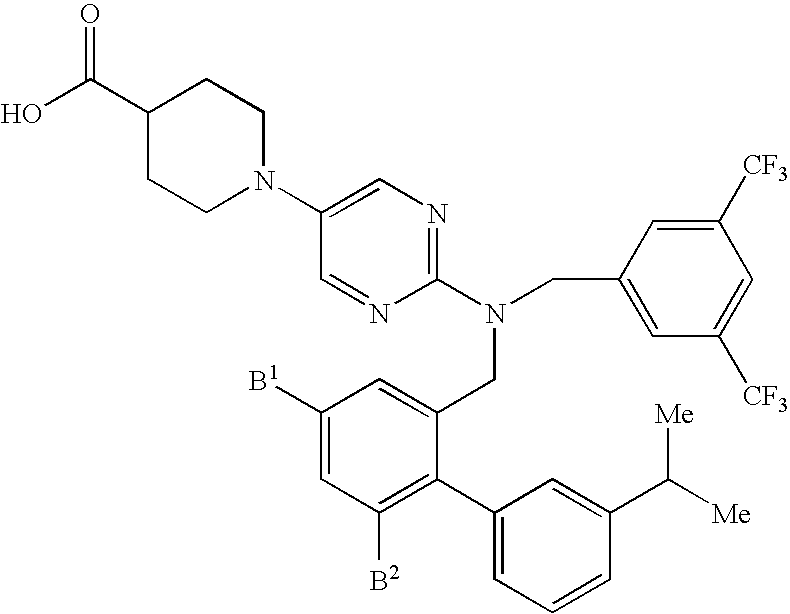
C1([CF3])=CC(CN(C2=NC=C(N3CCC(C(O)=O)CC3)C=N2)CC2=CC([B1])=CC([B2])=C2C2=CC=CC(C([Me])[Me])=C2)=CC([CF3])=C1
